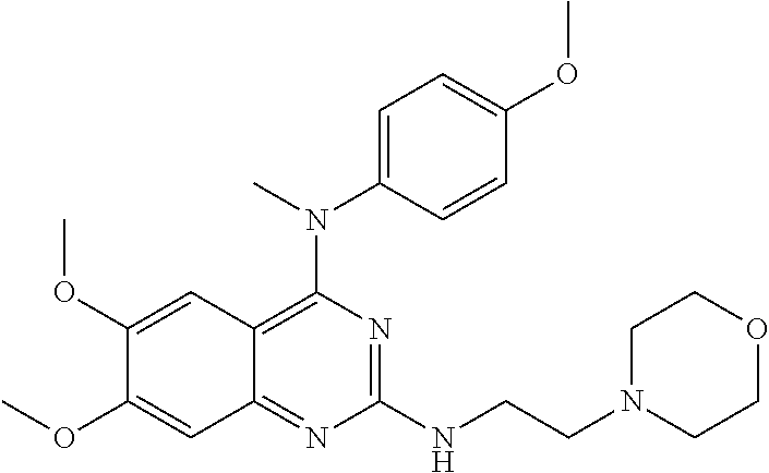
C1=C(N(C2=C3C(=NC(NCCN4CCOCC4)=N2)C=C(OC)C(OC)=C3)C)C=CC(OC)=C1
